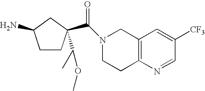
C1CC(C(=O)N2CCC3=C(C2)C=C([CF3])C=N3)(C(OC)C)CC1N
